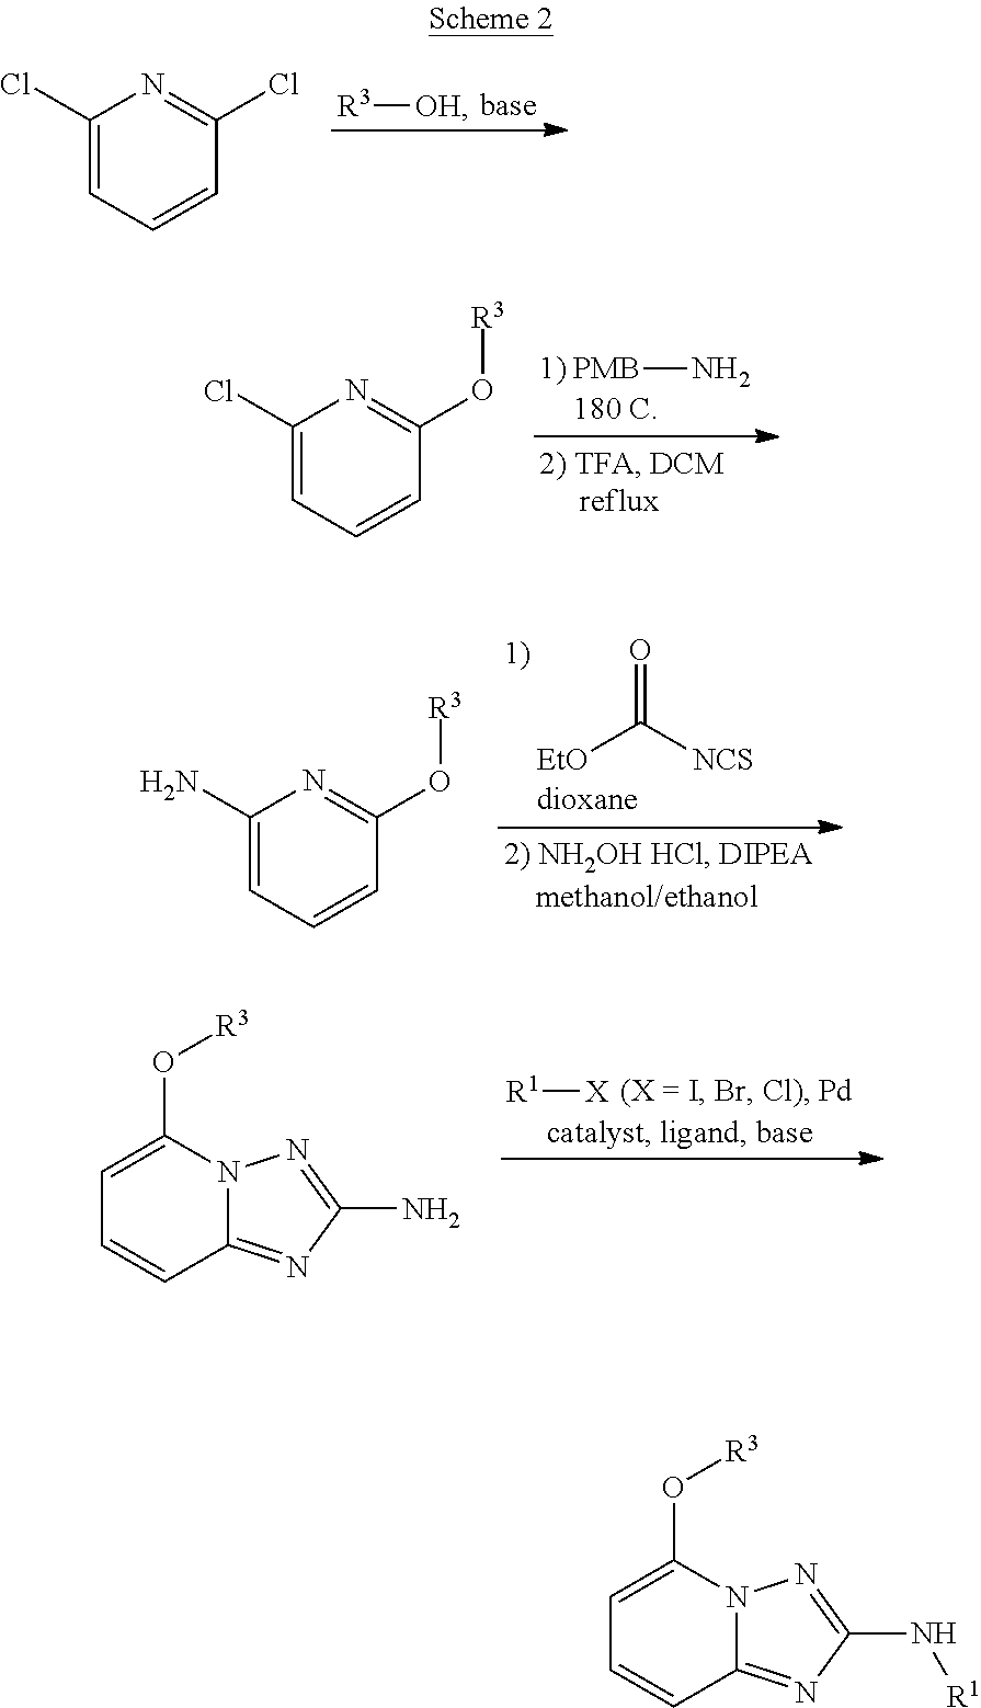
C1(Cl)=CC=CC(Cl)=N1.[R3][OH].[PMB]N.C1(Cl)=CC=CC(O[R3])=N1.[EtO]C([NCS])=O.C1(N)=CC=CC(O[R3])=N1.[R1][X].C1=C(O[R3])N2C(=NC(N)=N2)C=C1.C1=C(O[R3])N2C(=NC(N[R1])=N2)C=C1
